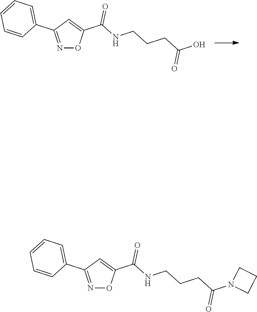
N1=C(C2=CC=CC=C2)C=C(C(=O)NCCCC(=O)O)O1.N1=C(C2=CC=CC=C2)C=C(C(=O)NCCCC(=O)N2CCC2)O1
